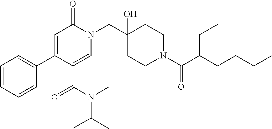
N1(CC2(O)CCN(C(=O)C(CCCC)CC)CC2)C(=O)C=C(C2=CC=CC=C2)C(C(N(C)C(C)C)=O)=C1
